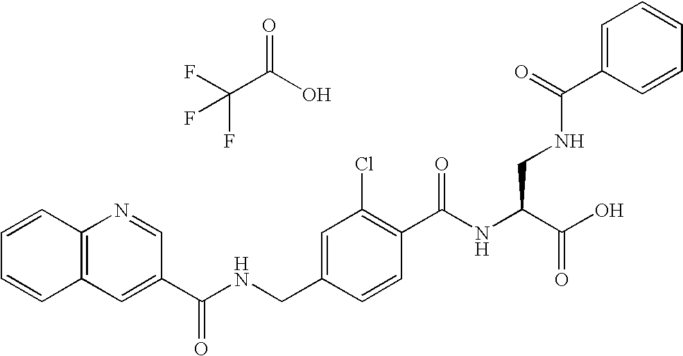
C12=C(C=C(C(NCC3=CC(Cl)=C(C(NC(C(O)=O)CNC(C4=CC=CC=C4)=O)=O)C=C3)=O)C=N1)C=CC=C2.C(C(O)=O)(F)(F)F
